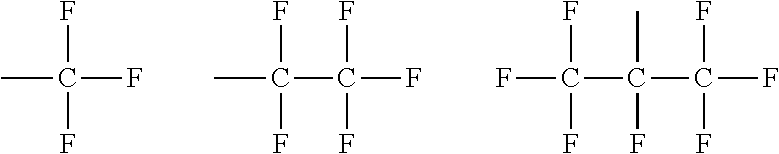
FC(C)(F)F.FC(C)(C(F)(F)F)F.FC(F)(C(C)(F)C(F)(F)F)F
